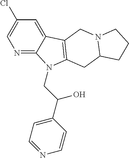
N1=C2C(=CC(Cl)=C1)C1=C(N2CC(C2=CC=NC=C2)O)CC2N(C1)CCC2
